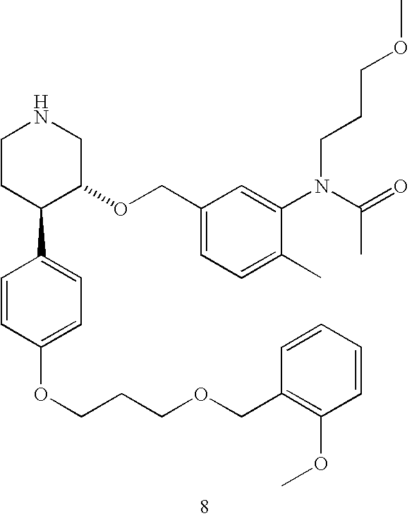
C1CC(C2=CC=C(OCCCOCC3=C(OC)C=CC=C3)C=C2)C(OCC2=CC=C(C)C(N(CCCOC)C(=O)C)=C2)CN1
